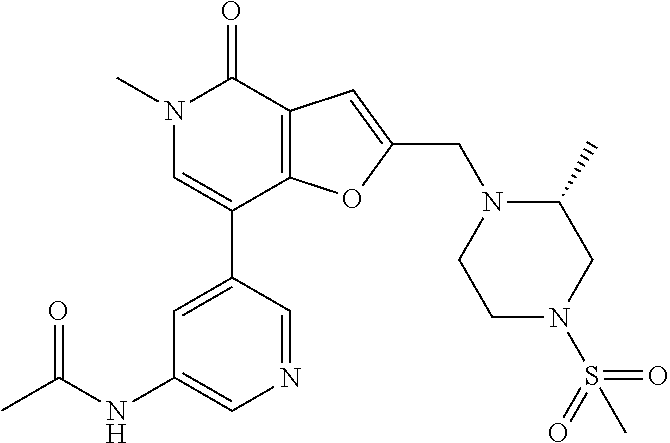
N1(C)C=C(C2=CC(NC(C)=O)=CN=C2)C2=C(C1=O)C=C(CN1CCN(S(=O)(=O)C)CC1C)O2
